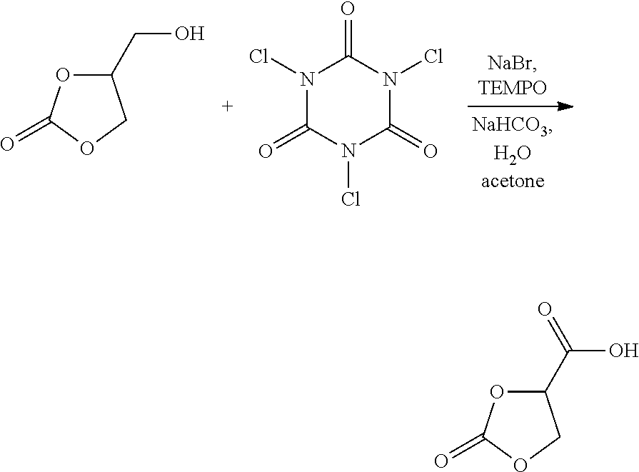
C1(CO)OC(=O)OC1.N1(Cl)C(=O)N(Cl)C(=O)N(Cl)C1=O.C1(C(O)=O)OC(=O)OC1
